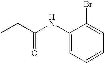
CCC(NC1=CC=CC=C1Br)=O
